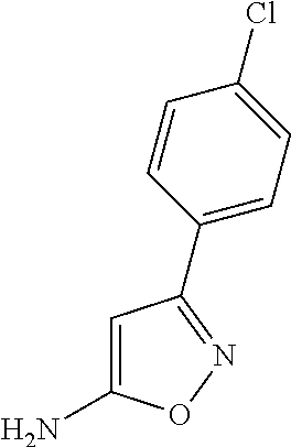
C1=C(N)ON=C1C1=CC=C(Cl)C=C1
